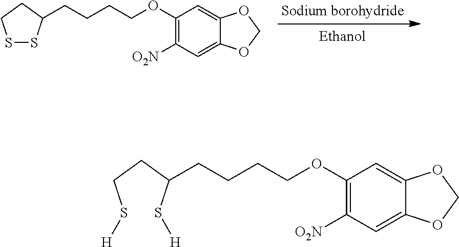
S1SC(CCCCOC2=C([O2N])C=C3C(=C2)OCO3)CC1.S(CCC(S[H])CCCCOC1=C([O2N])C=C2C(=C1)OCO2)[H]
